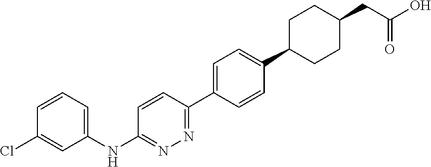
C1(NC2=NN=C(C3=CC=C(C4CCC(CC(O)=O)CC4)C=C3)C=C2)=CC=CC(Cl)=C1
